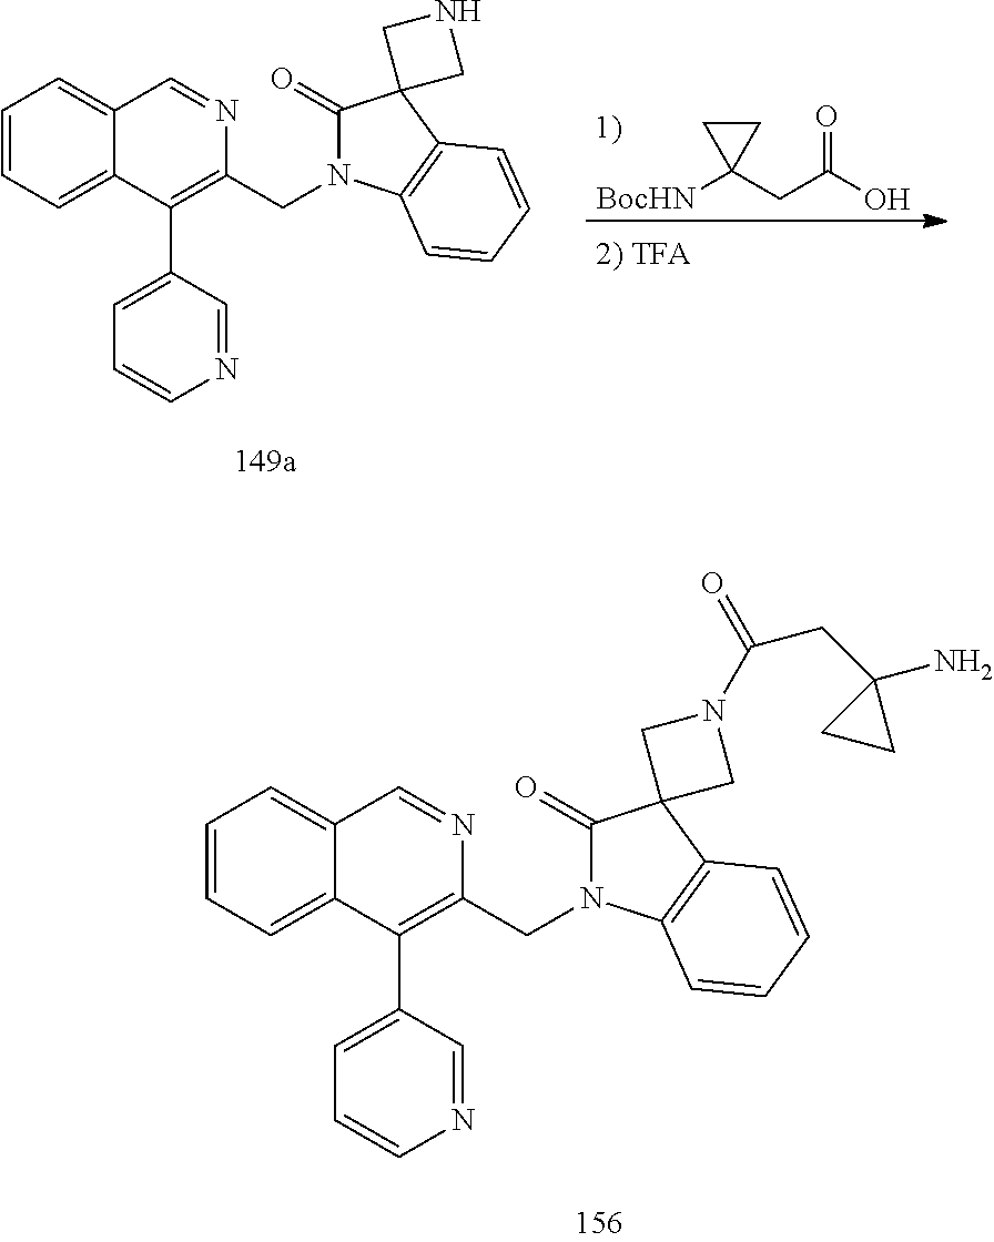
[BocHN]C1(CC(O)=O)CC1.C1=CC=C2C(=C1)C=NC(CN1C(=O)C3(C4=C1C=CC=C4)CNC3)=C2C1=CC=CN=C1.C1=CC=C2C(=C1)C=NC(CN1C(=O)C3(C4=C1C=CC=C4)CN(C(=O)CC1(N)CC1)C3)=C2C1=CC=CN=C1
